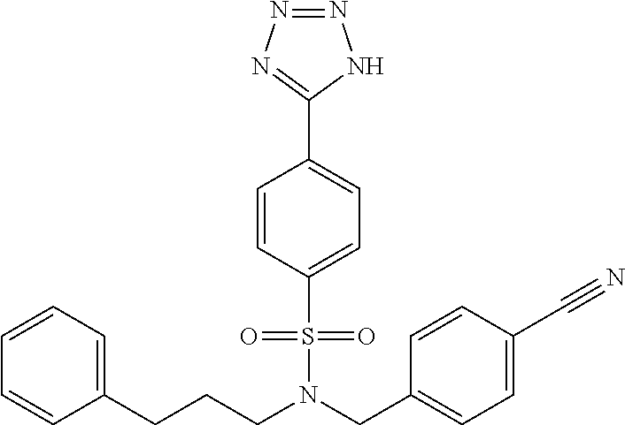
C(N(CC1=CC=C(C#N)C=C1)S(=O)(=O)C1=CC=C(C2=NN=NN2)C=C1)CCC1=CC=CC=C1
